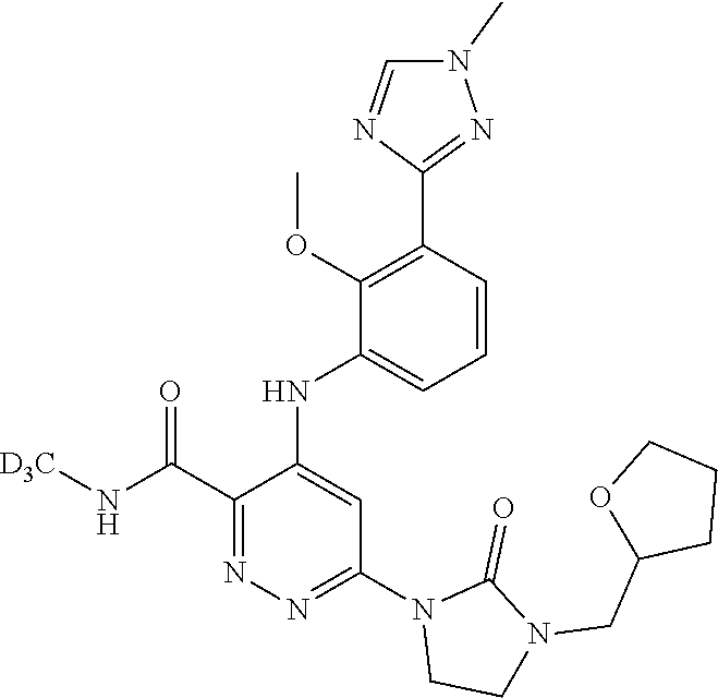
C1(C(N[D3C])=O)=NN=C(N2CCN(CC3CCCO3)C2=O)C=C1NC1=CC=CC(C2=NN(C)C=N2)=C1OC
